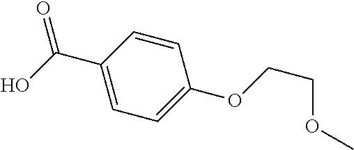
C1(C(O)=O)=CC=C(OCCOC)C=C1
